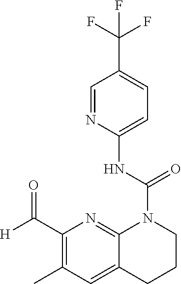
C1=C(NC(N2C3=NC(C([H])=O)=C(C)C=C3CCC2)=O)N=CC(C(F)(F)F)=C1
